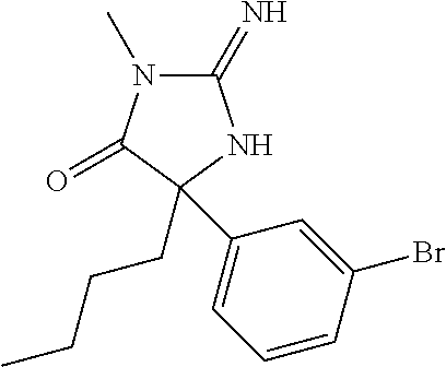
C1(=N)N(C)C(=O)C(C2=CC=CC(Br)=C2)(CCCC)N1
